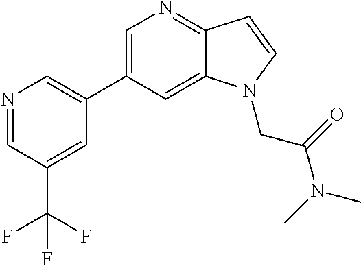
C1=C(C2=CN=CC(C(F)(F)F)=C2)C=C2C(=N1)C=CN2CC(N(C)C)=O
